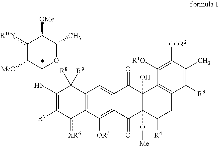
C1(NC2OC(C)C([OMe])c([R10Y])C2[MeO])=C([R7])c([XR6])C2=C(C1([R9])[R8])C=C1C(=C2[OR5])C(=O)C2(O[Me])C(O)(C1=O)C1=C(CC2[R4])C([R3])=C(C)C([COR2])=C1[R1O]
